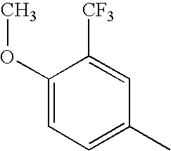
C1(OC)=CC=C(C)C=C1[CF3]
